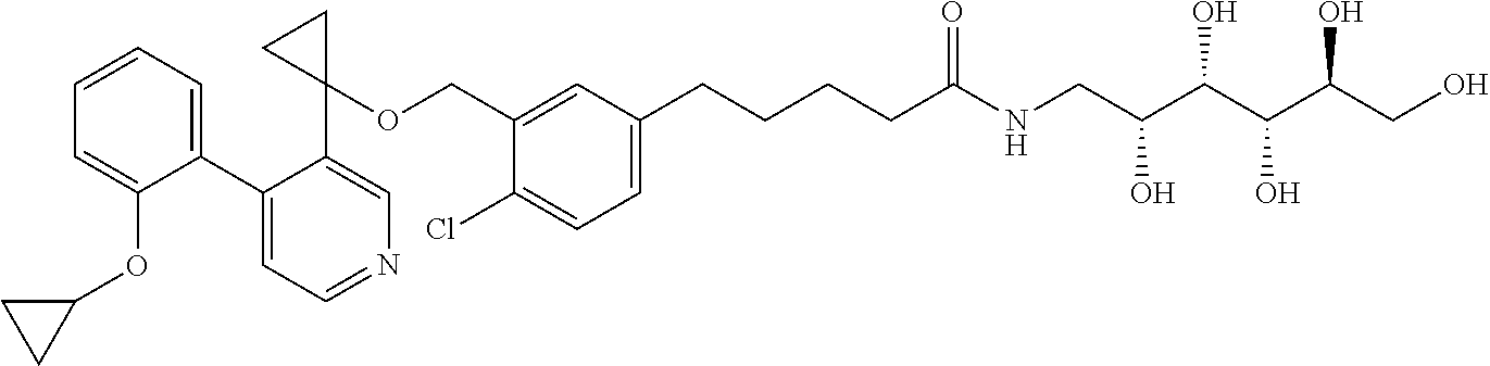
C1(C2=CC=CC=C2OC2CC2)=CC=NC=C1C1(OCC2=CC(CCCCC(NCC(C(C(C(CO)O)O)O)O)=O)=CC=C2Cl)CC1
